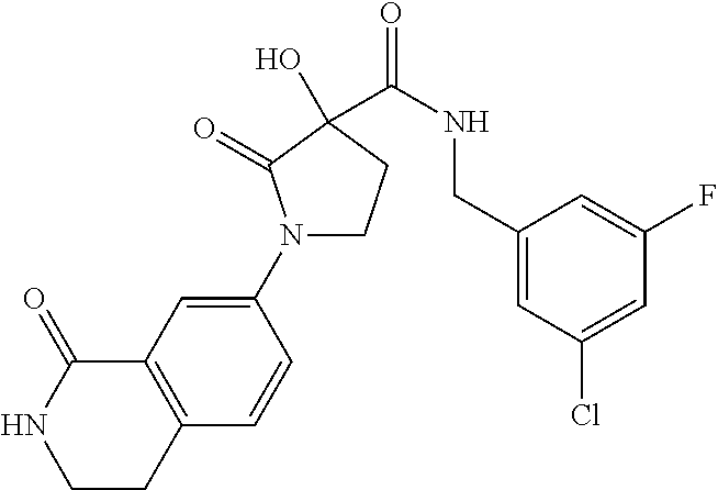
C12=C(C=CC(N3CCC(O)(C(=O)NCC4=CC(Cl)=CC(F)=C4)C3=O)=C1)CCNC2=O
